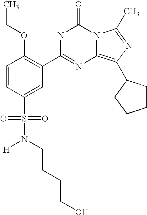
C1=CC(S(N([H])CCCCO)(=O)=O)=CC(C2=NC3=C(C4CCCC4)N=C(C)N3C(=O)N2)=C1OCC
